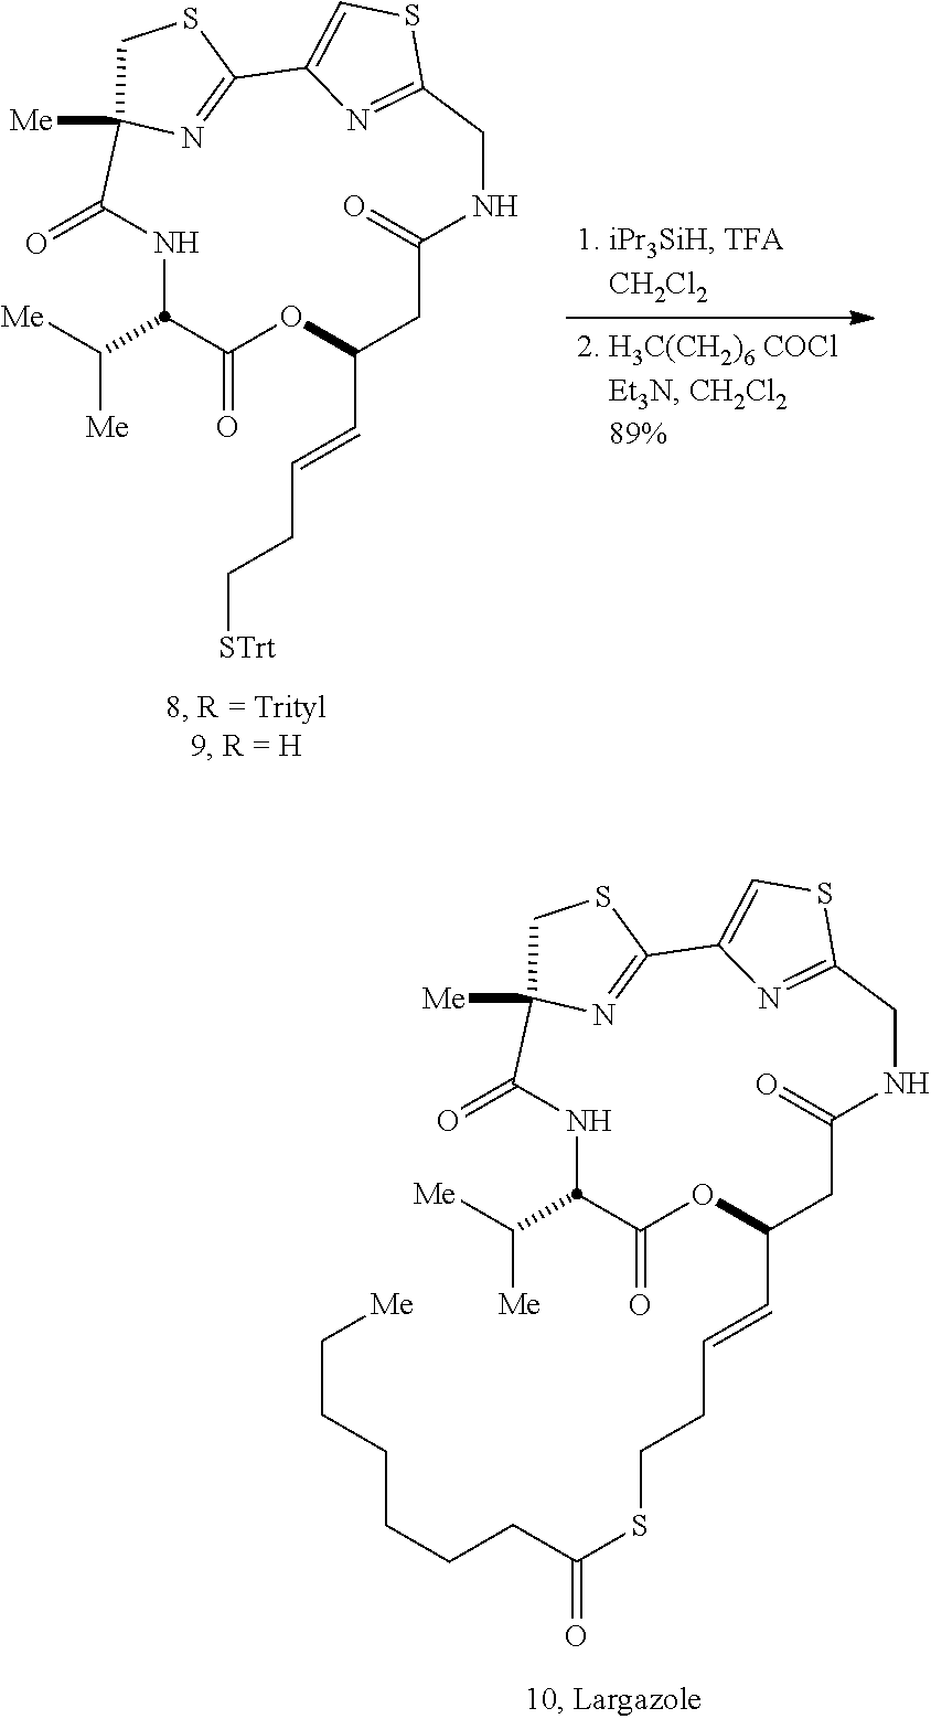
[Me]C12C(=O)NC(C([Me])[Me])C(=O)OC(C=CCC[STrt])CC(=O)NCC3=NC(=CS3)C(=N1)SC2.[Me]C12C(=O)NC(C([Me])[Me])C(=O)OC(C=CCCSC(CCCCCC[Me])=O)CC(=O)NCC3=NC(=CS3)C(=N1)SC2
